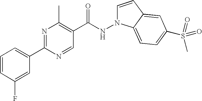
C1=CC(F)=CC(C2=NC(C)=C(C(NN3C=CC4=CC(S(=O)(C)=O)=CC=C34)=O)C=N2)=C1
